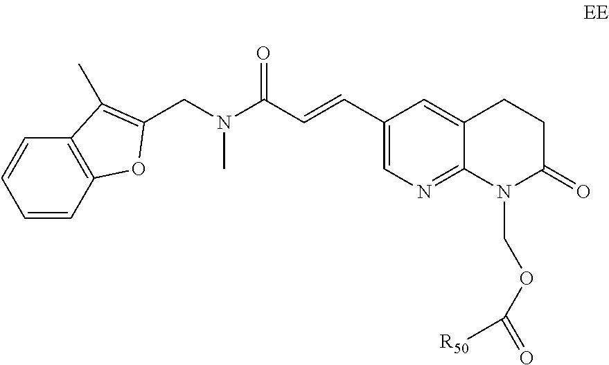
C1(C=CC(N(CC2=C(C)C3=C(C=CC=C3)O2)C)=O)=CN=C2C(=C1)CCC(=O)N2COC(=O)[R50]
